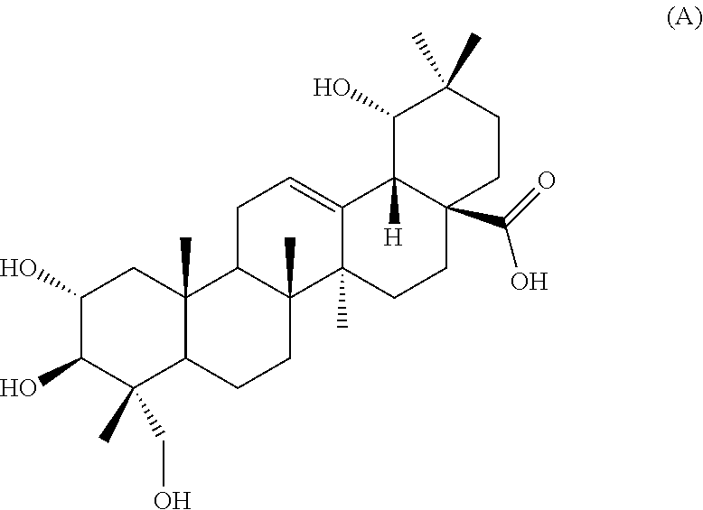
C1(O)C(O)C(C)(CO)C2C(C)(C1)C1C(C)(CC2)C2(C)C(=CC1)C1([H])C(O)C(C)(C)CCC1(C(=O)O)CC2
